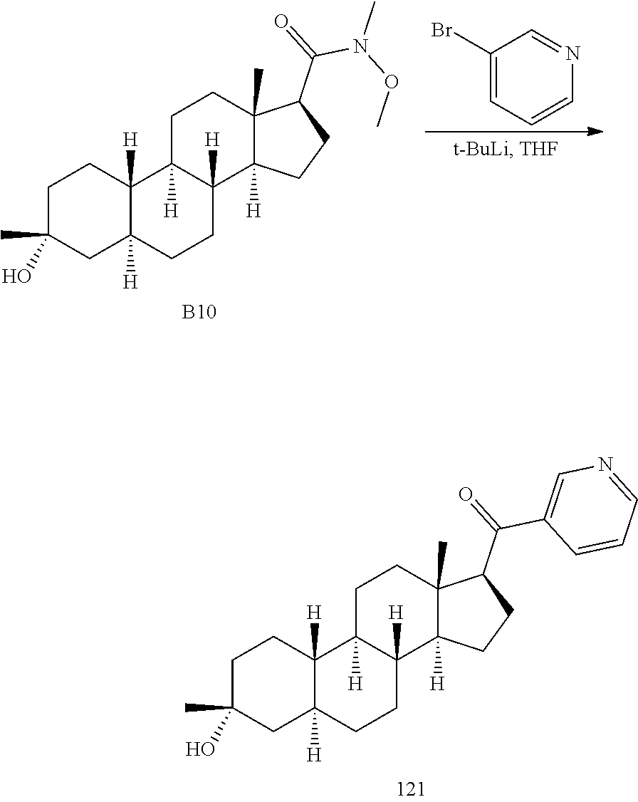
C1(Br)=CC=CN=C1.[B10].C1C(C)(O)CC2([H])C([H])(C1)C1([H])C([H])(CC2)C2([H])C(C)(CC1)C(C(=O)N(OC)C)CC2.C1C(C)(O)CC2([H])C([H])(C1)C1([H])C([H])(CC2)C2([H])C(C)(CC1)C(C(=O)C1=CN=CC=C1)CC2
